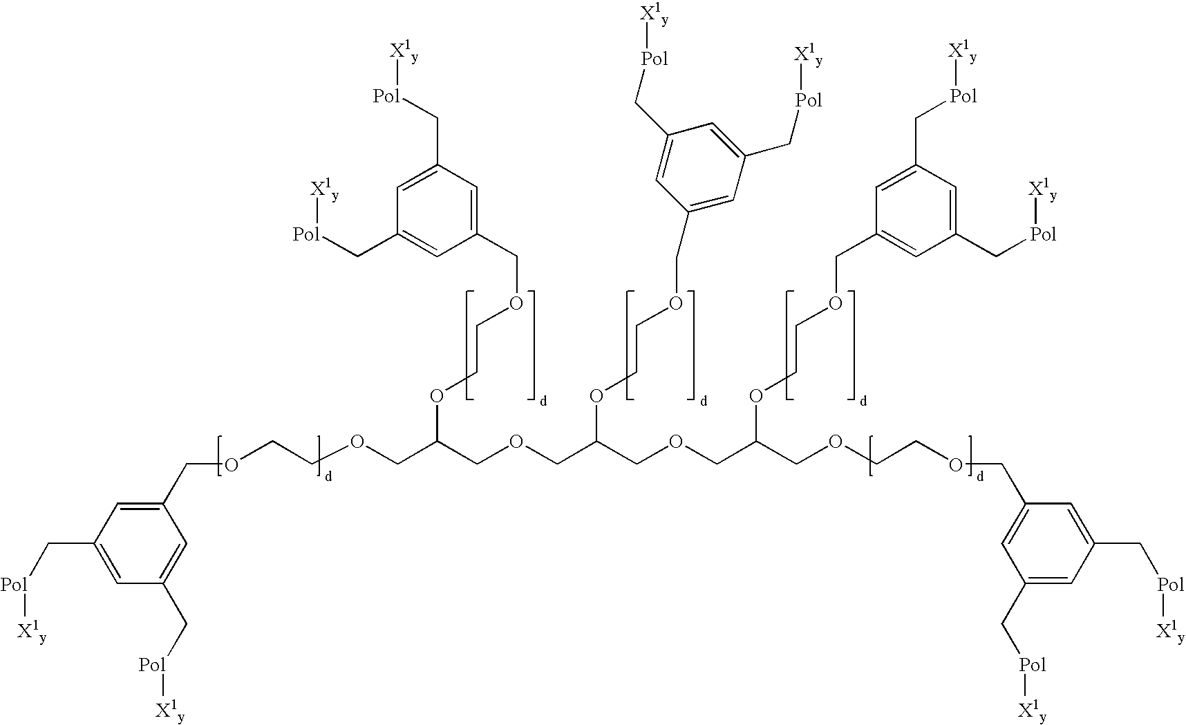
C(OCC(COCC(OCCOCC1=CC(C[Pol][X1y])=CC(C[Pol][X1y])=C1)COCCOCC1=CC(C[Pol][X1y])=CC(C[Pol][X1y])=C1)OCCOCC1=CC(C[Pol][X1y])=CC(C[Pol][X1y])=C1)C(COCCOCC1=CC(C[Pol][X1y])=CC(C[Pol][X1y])=C1)OCCOCC1=CC(C[Pol][X1y])=CC(C[Pol][X1y])=C1
